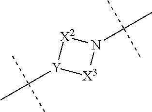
N1(C(C)(C)C)[X2][Y](C(C)(C)C)[X3]1
